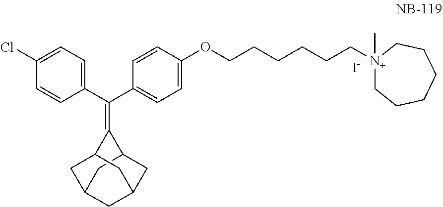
C1(Cl)=CC=C(C(C2=CC=C(OCCCCCC[N+]3(C)CCCCCC3)C=C2)=C2C3CC4CC(CC2C4)C3)C=C1.[I-]
